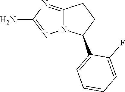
C1=C(C2CCC3=NC(N)=NN23)C(F)=CC=C1
